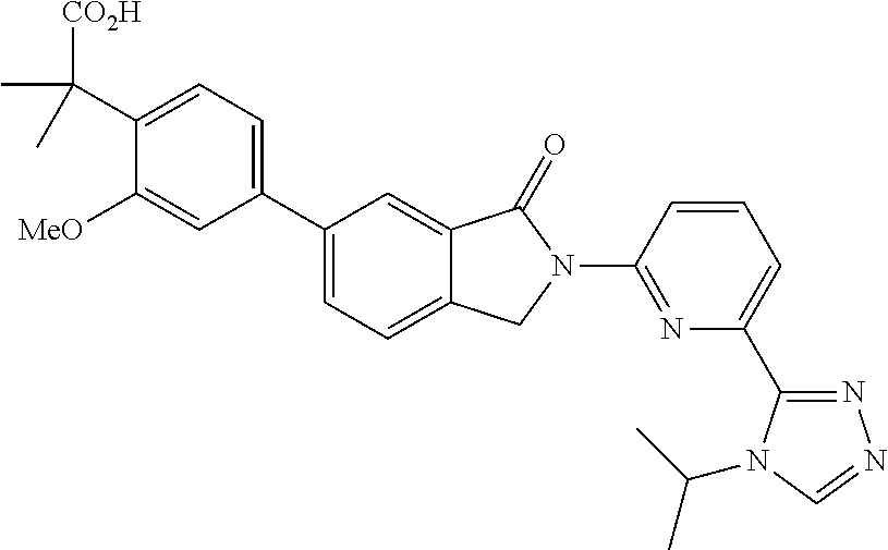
C1(C2=CC=C3C(=C2)C(=O)N(C2=NC(C4=NN=CN4C(C)C)=CC=C2)C3)=CC=C(C([CO2H])(C)C)C([MeO])=C1
